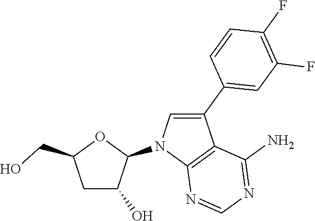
C1C(O)C(N2C3=C(C(C4=CC(F)=C(F)C=C4)=C2)C(N)=NC=N3)OC1CO
